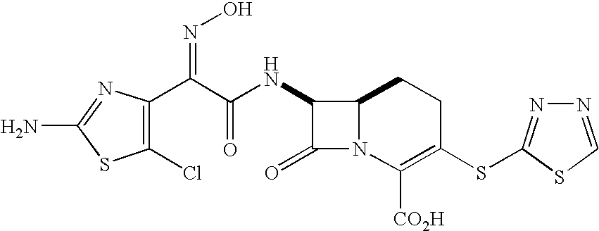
C1(C(C(NC2C(=O)N3C2CCC(SC2=NN=CS2)=C3[CO2H])=O)=NO)=C(Cl)SC(N)=N1
